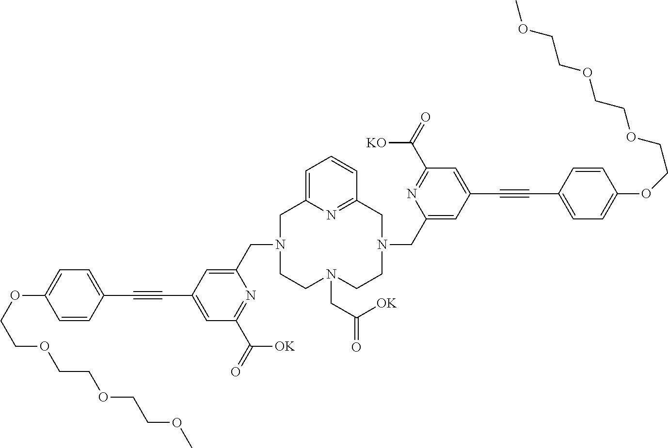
C1=CC(C#CC2=CC(C(=O)[OK])=NC(CN3CC4=CC=CC(=N4)CN(CC4=CC(C#CC5=CC=C(OCCOCCOCCOC)C=C5)=CC(C(=O)[KO])=N4)CCN(CC([OK])=O)CC3)=C2)=CC=C1OCCOCCOCCOC
